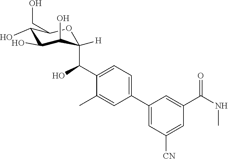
C1=C(C2=CC=C(C(O)C3([H])C(O)C(O)C(O)C(CO)O3)C(C)=C2)C=C(C(NC)=O)C=C1[CN]
